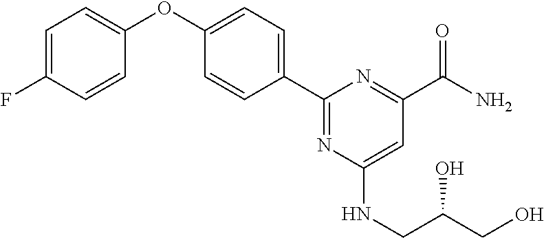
C1(C2=CC=C(OC3=CC=C(F)C=C3)C=C2)=NC(NCC(O)CO)=CC(C(=O)N)=N1
